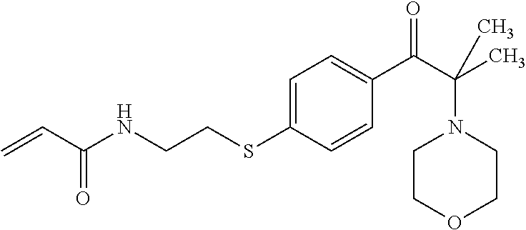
C1=C(SCCNC(C=C)=O)C=CC(C(C(C)(N2CCOCC2)C)=O)=C1
